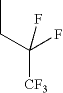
CCC([CF3])(F)F
